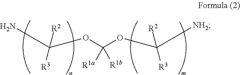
NC(OC([R1a])([R1b])OC([NH2])([R2])[R3])([R2])[R3]
